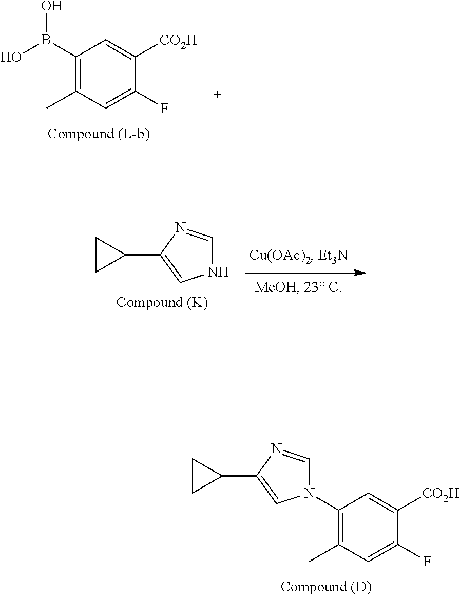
C1(F)=CC(C)=C(B(O)O)C=C1[CO2H].C1=NC(C2CC2)=CN1.C1(F)=CC(C)=C(N2C=NC(C3CC3)=C2)C=C1[CO2H]
